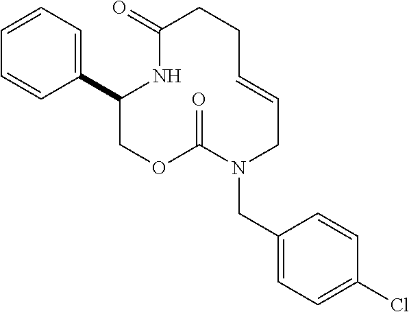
C1=CC=C(C2COC(=O)N(CC3=CC=C(Cl)C=C3)CC=CCCC(=O)N2)C=C1
